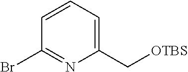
C1(Br)=NC(C[OTBS])=CC=C1
